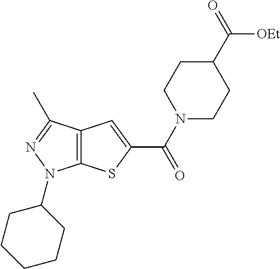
C12=C(C(C)=NN1C1CCCCC1)C=C(C(N1CCC(C(=O)[OEt])CC1)=O)S2
